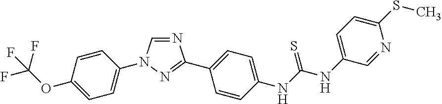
C1(OC(F)(F)F)=CC=C(N2C=NC(C3=CC=C(NC(NC4=CC=C(SC)N=C4)=S)C=C3)=N2)C=C1
